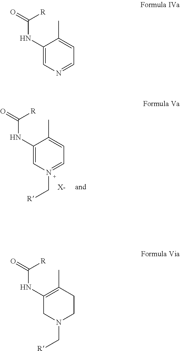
C1(NC(=O)[R])=C(C)CCN(C[R])C1.C1(NC(=O)[R])=CN(C[R])=CC=C1C.[X-].C1(NC(=O)[R])=CN=CC=C1C
